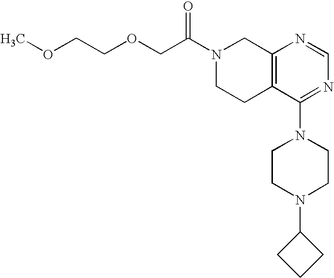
C(OCCOC)C(N1CCC2=C(C1)N=CN=C2N1CCN(C2CCC2)CC1)=O
